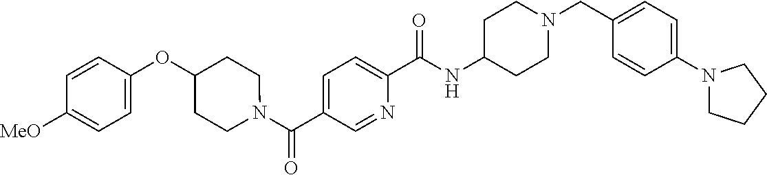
N(C(C1=CC=C(C(=O)N2CCC(OC3=CC=C([OMe])C=C3)CC2)C=N1)=O)C1CCN(CC2=CC=C(N3CCCC3)C=C2)CC1
